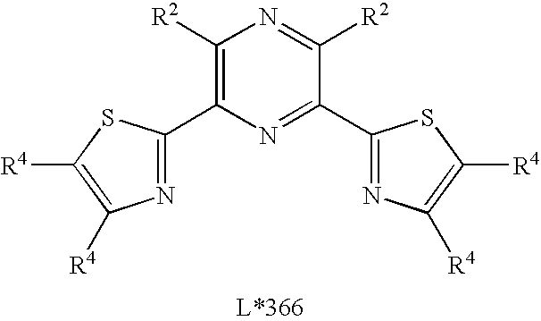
C1(C2=NC([R4])=C([R4])S2)=C([R2])N=C([R2])C(C2=NC([R4])=C([R4])S2)=N1
